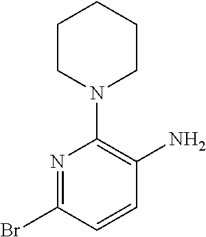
N1=C(Br)C=CC(N)=C1N1CCCCC1
